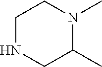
C1NCC(C)N(C)C1
